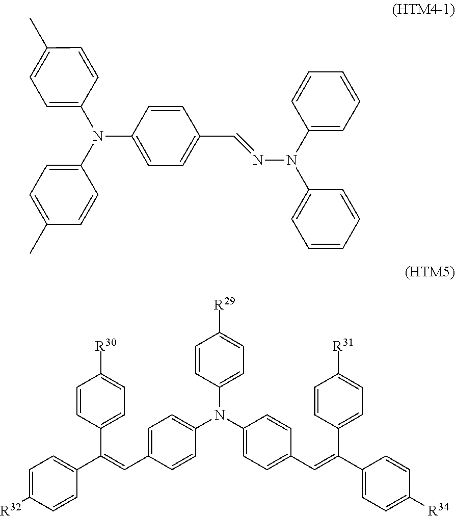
C1=CC(N(C2=CC=C(C=NN(C3=CC=CC=C3)C3=CC=CC=C3)C=C2)C2=CC=C(C)C=C2)=CC=C1C.C1=CC(C(=CC2=CC=C(N(C3=CC=C([R29])C=C3)C3=CC=C(C=C(C4=CC=C([R31])C=C4)C4=CC=C([R34])C=C4)C=C3)C=C2)C2=CC=C([R32])C=C2)=CC=C1[R30]
